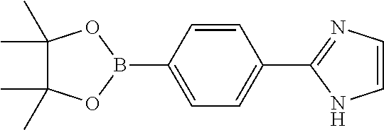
C1(C)(C)C(C)(C)OB(C2=CC=C(C3=NC=CN3)C=C2)O1
